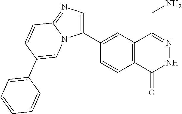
C1(C2=CN=C3N2C=C(C2=CC=CC=C2)C=C3)=CC2=C(C=C1)C(=O)NN=C2CN
